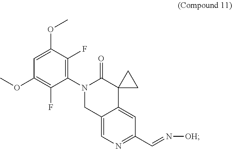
C1(N2CC3=CN=C(C=N[OH])C=C3C3(C2=O)CC3)=C(F)C(OC)=CC(OC)=C1F
